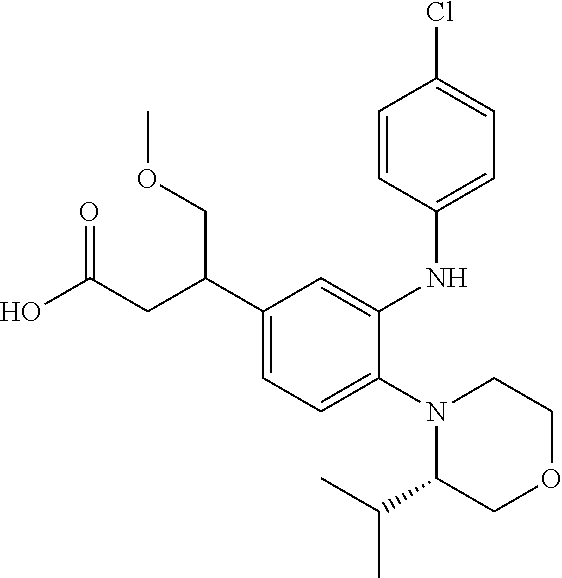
N1(C2=CC=C(C(CC(O)=O)COC)C=C2NC2=CC=C(Cl)C=C2)C(C(C)C)COCC1
